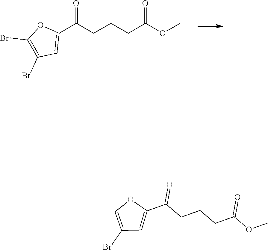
C1(Br)=C(Br)OC(C(=O)CCCC(=O)OC)=C1.C1(Br)=COC(C(=O)CCCC(=O)OC)=C1
